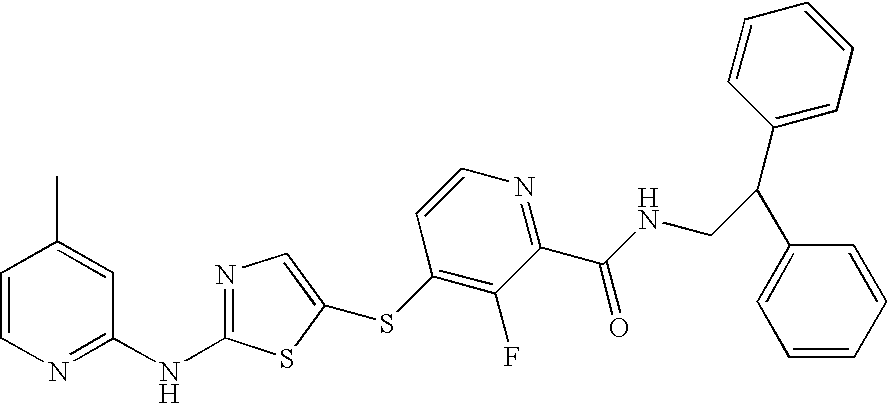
C1=CN=C(NC2=NC=C(SC3=C(F)C(C(=O)NCC(C4=CC=CC=C4)C4=CC=CC=C4)=NC=C3)S2)C=C1C
